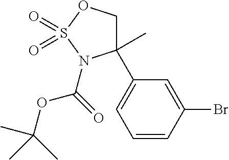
C1(C2=CC=CC(Br)=C2)(C)COS(=O)(=O)N1C(=O)OC(C)(C)C
